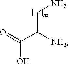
O=C(C([NH2])CN)O
